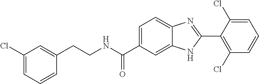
C1(Cl)=CC=CC(CCNC(C2=CC=C3C(=C2)NC(C2=C(Cl)C=CC=C2Cl)=N3)=O)=C1
